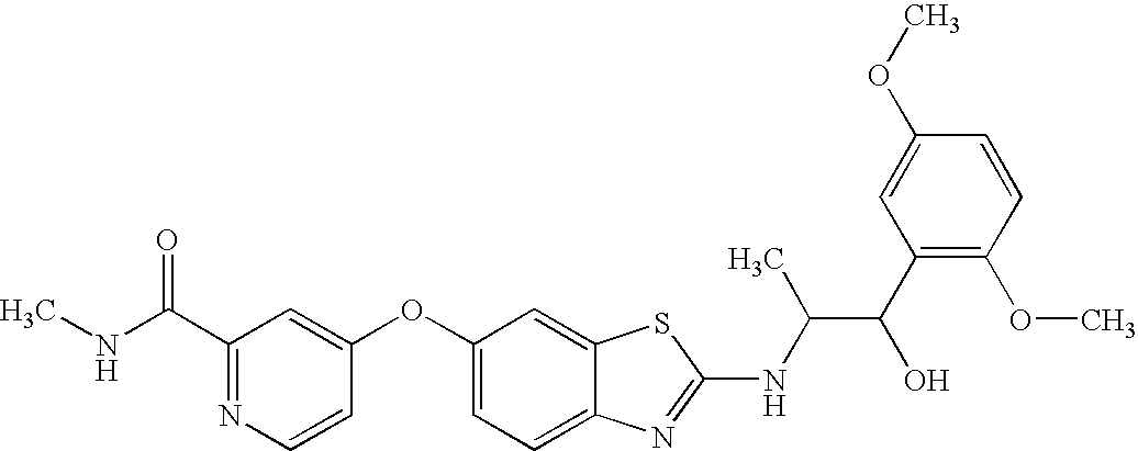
N1=C(C(=O)NC)C=C(OC2=CC=C3C(=C2)SC(NC(C(C2=C(OC)C=CC(OC)=C2)O)C)=N3)C=C1
